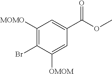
C1([MOMO])=C(Br)C([OMOM])=CC(C(OC)=O)=C1
